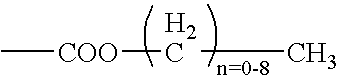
[COO](CC)C
